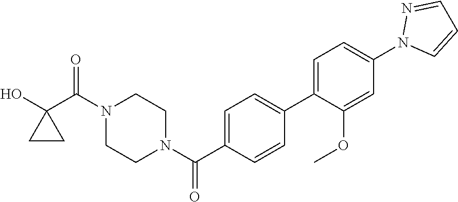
OC1(C(N2CCN(C(=O)C3=CC=C(C4=CC=C(N5C=CC=N5)C=C4OC)C=C3)CC2)=O)CC1
